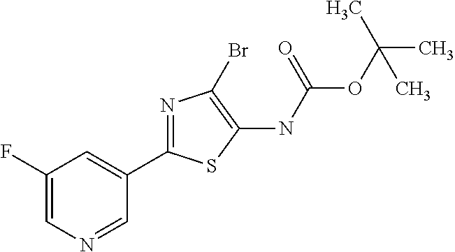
C1(C2=NC(Br)=C(NC(OC(C)(C)C)=O)S2)=CC(F)=CN=C1
